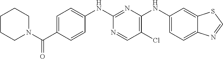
C1(NC2=C(Cl)C=NC(NC3=CC=C(C(N4CCCCC4)=O)C=C3)=N2)=CC=C2C(=C1)SC=N2
